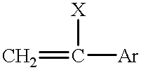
C=C([Ar])[X]
